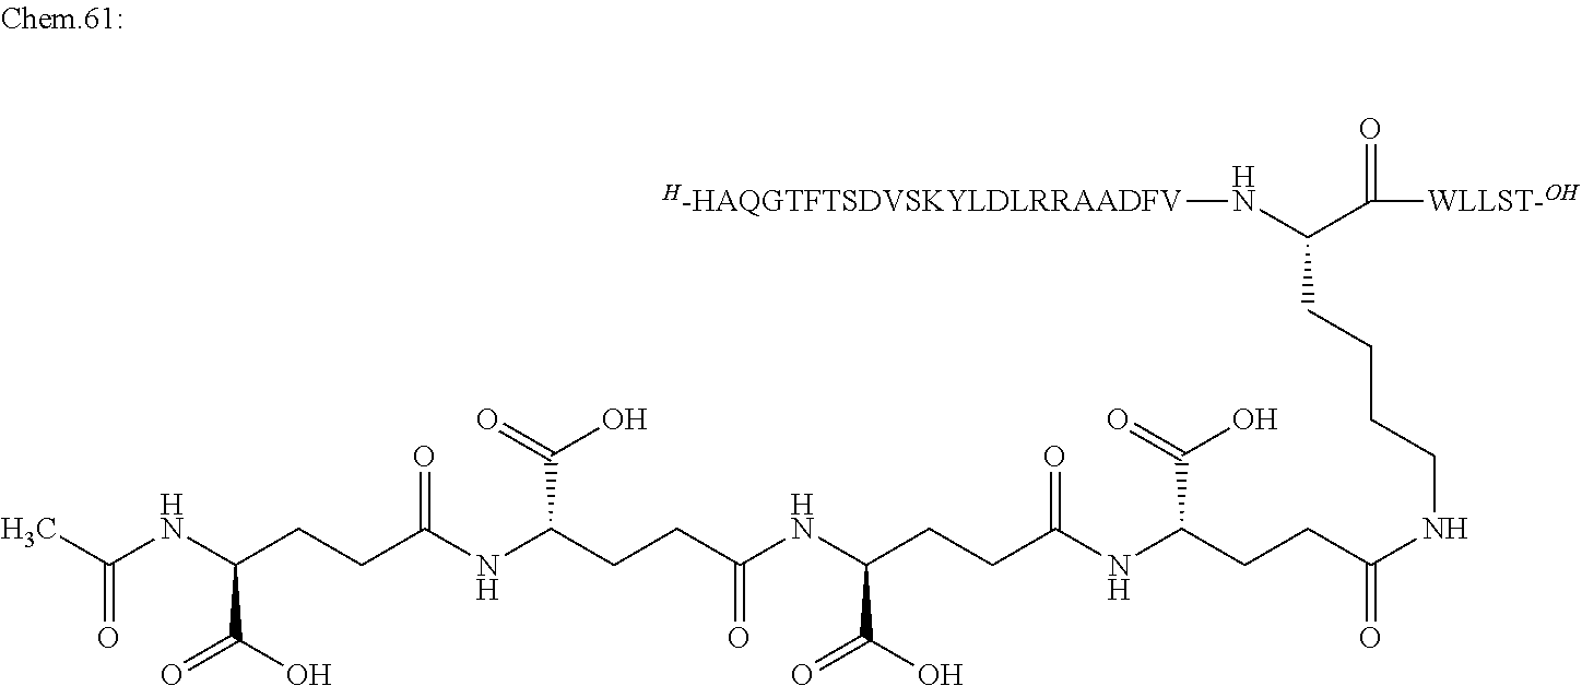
C(NC(CCC(NC(CCC(NC(CCC(NCCCCC(N[H-HAQGTFTSDVSKYLDLRRAADFV])C(=O)[WLLST-OH])=O)C(=O)O)=O)C(O)=O)=O)C(=O)O)(CCC(NC(C)=O)C(O)=O)=O
